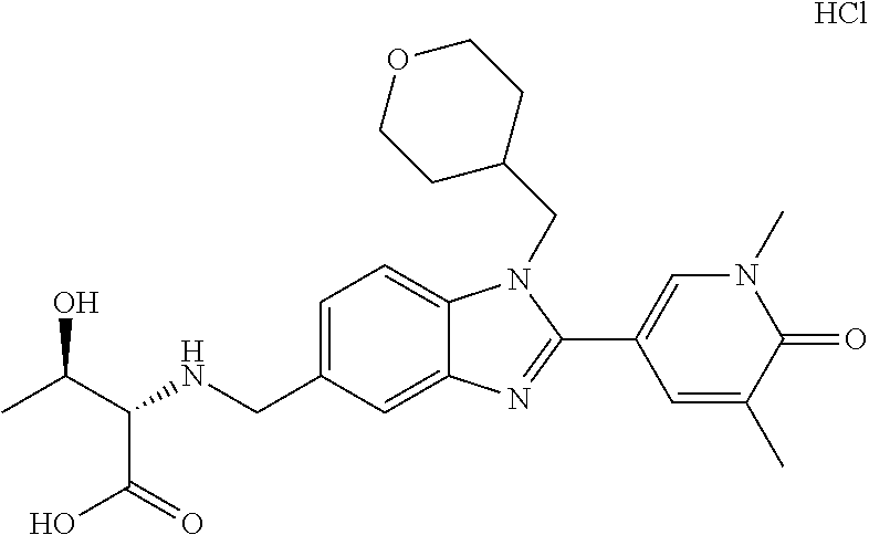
C1=C(CNC(C(C)O)C(O)=O)C=C2C(=C1)N(CC1CCOCC1)C(C1=CN(C)C(=O)C(C)=C1)=N2.Cl
